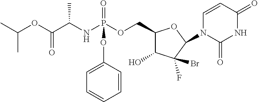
C1(COP(NC(C(OC(C)C)=O)C)(=O)OC2=CC=CC=C2)C(O)C(Br)(F)C(N2C=CC(=O)NC2=O)O1
